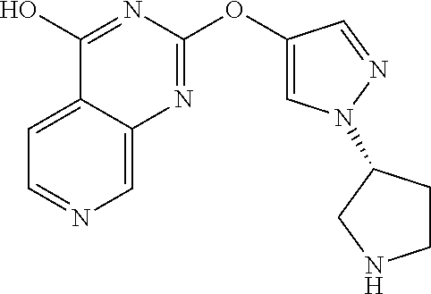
C12=CC=NC=C1N=C(OC1=CN(C3CCNC3)N=C1)N=C2O
